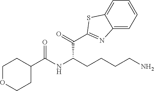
S1C(C(C(CCCCN)NC(=O)C2CCOCC2)=O)=NC2=CC=CC=C12
